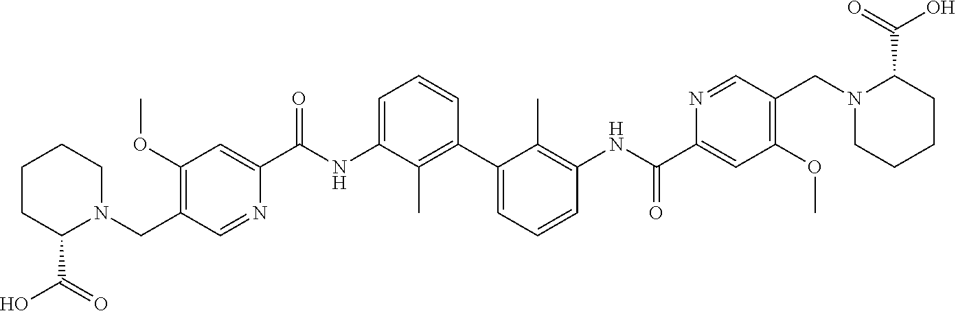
C1(OC)=C(CN2CCCCC2C(=O)O)C=NC(C(NC2=CC=CC(C3=CC=CC(NC(C4=CC(OC)=C(CN5CCCCC5C(=O)O)C=N4)=O)=C3C)=C2C)=O)=C1
